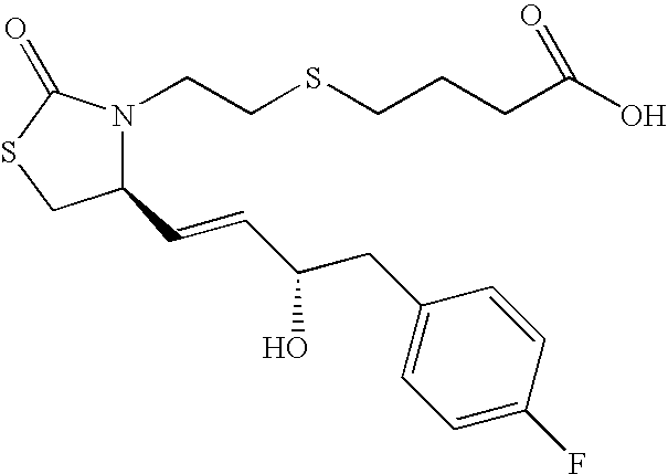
C1(C=CC(O)CC2=CC=C(F)C=C2)N(CCSCCCC(O)=O)C(=O)SC1
